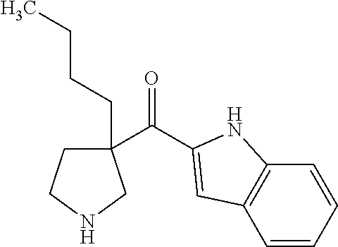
C(=O)(C1(CCCC)CCNC1)C1=CC2=C(C=CC=C2)N1
